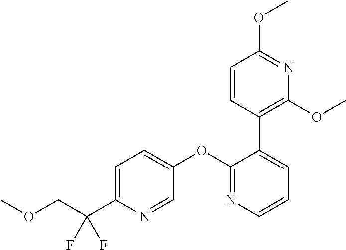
C1=C(C(COC)(F)F)N=CC(OC2=NC=CC=C2C2=C(OC)N=C(OC)C=C2)=C1
